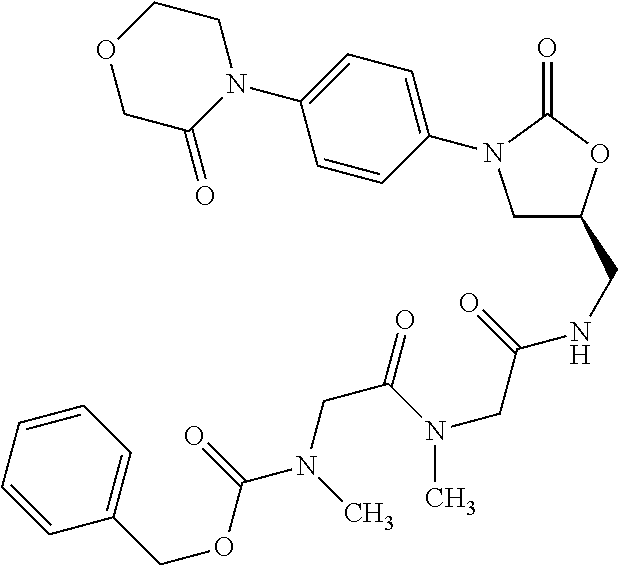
C1C(CNC(CN(C(CN(C)C(OCC2=CC=CC=C2)=O)=O)C)=O)OC(=O)N1C1=CC=C(N2CCOCC2=O)C=C1
